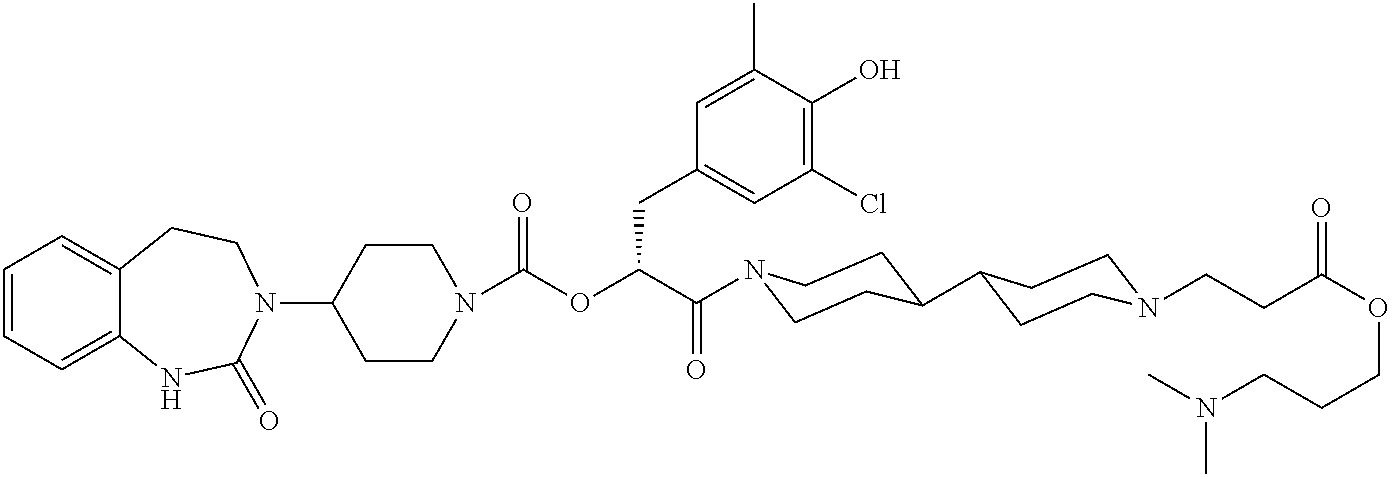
C1=CC=C2C(=C1)CCN(C1CCN(C(=O)OC(C(=O)N3CCC(C4CCN(CCC(OCCCN(C)C)=O)CC4)CC3)CC3=CC(Cl)=C(O)C(C)=C3)CC1)C(=O)N2
